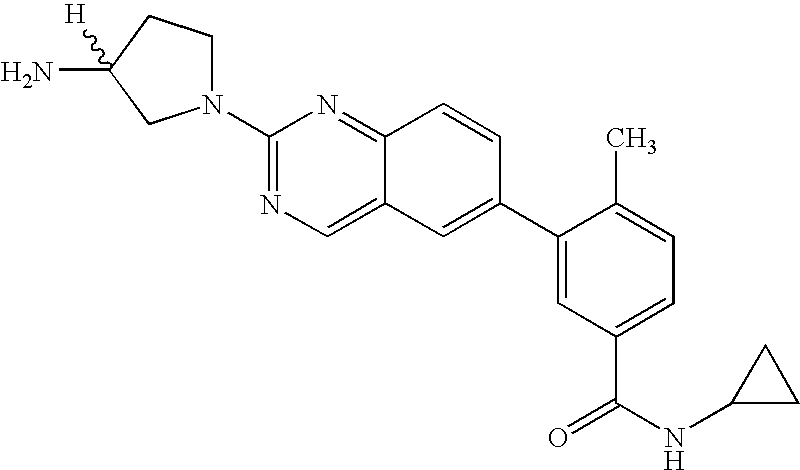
C1(N2CCC(N)([H])C2)=NC=C2C(=N1)C=CC(C1=CC(C(=O)NC3CC3)=CC=C1C)=C2
